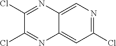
C1(Cl)=NC=C2C(=C1)N=C(Cl)C(Cl)=N2
